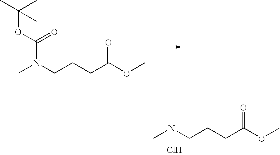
O=C(OC)CCCN(C)C(OC(C)(C)C)=O.O=C(OC)CCCNC.Cl
